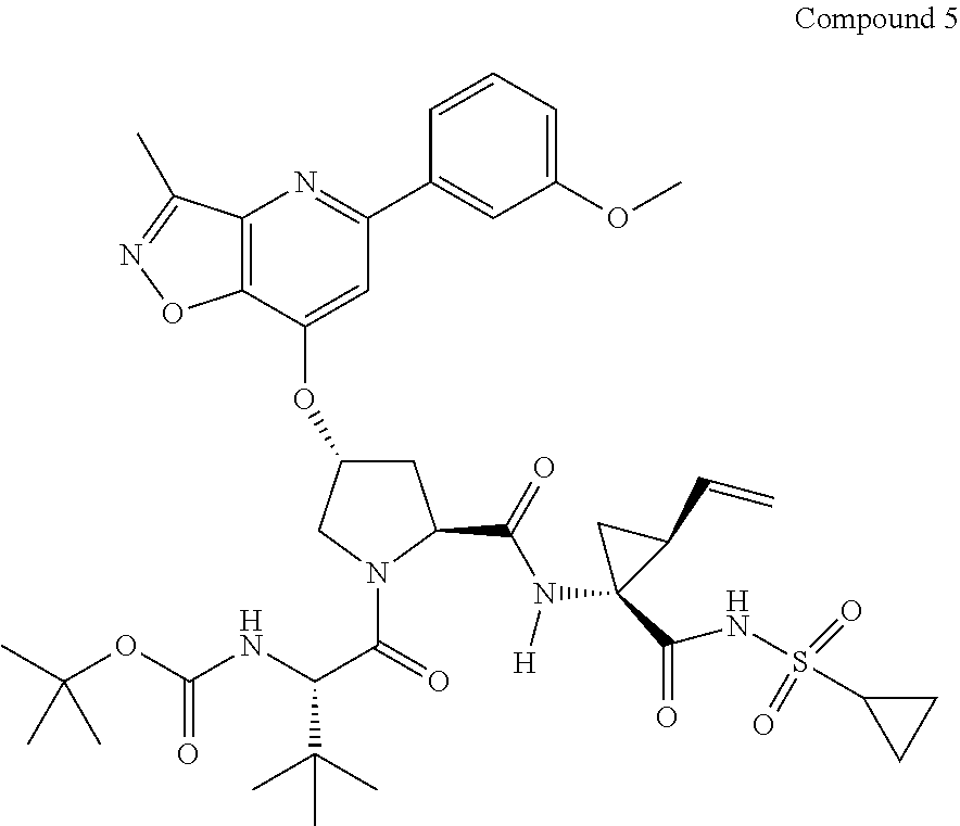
C12=C(C(C)=NO1)N=C(C1=CC(OC)=CC=C1)C=C2OC1CC(C(N(C2(C(NS(C3CC3)(=O)=O)=O)C(C=C)C2)[H])=O)N(C(=O)C(NC(OC(C)(C)C)=O)C(C)(C)C)C1
